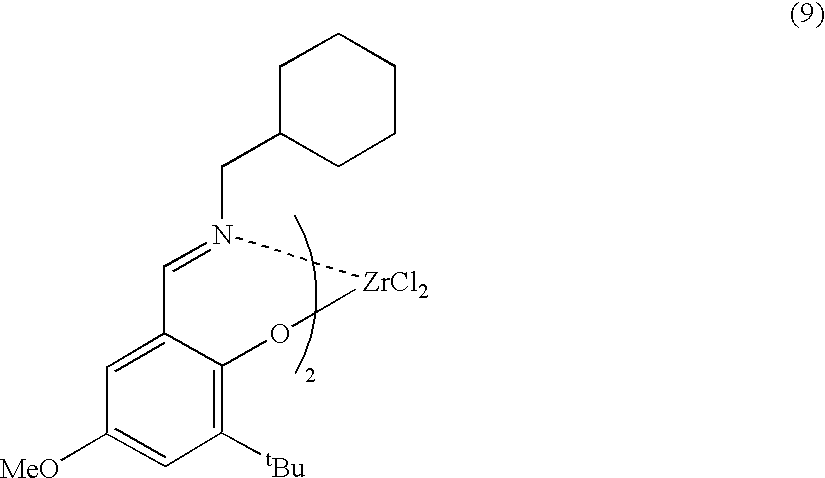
C1([tBu])=C2C(=CC([MeO])=C1)C=N(CC1CCCCC1)[ZrCl2]O2
